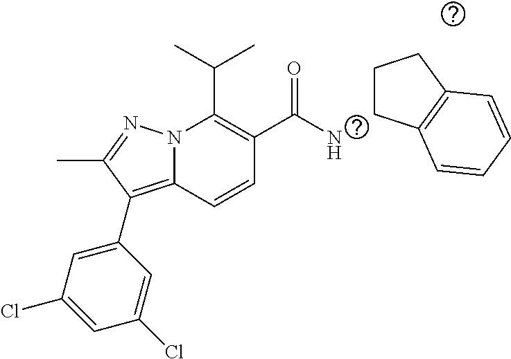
CC(C)C1=C(C(N)=O)C=CC2=C(C3=CC(Cl)=CC(Cl)=C3)C(C)=NN12.C1CCC2=C1C=CC=C2
